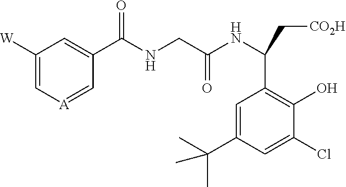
C1([W])=C[A]=CC(C(NCC(NC(C[CO2H])C2=C(O)C(Cl)=CC(C(C)(C)C)=C2)=O)=O)=C1
